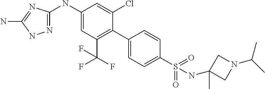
N1=C(NC2=CC(C(F)(F)F)=C(C3=CC=C(S(=O)(=O)NC4(C)CN(C(C)C)C4)C=C3)C(Cl)=C2)N=C(N)N1
